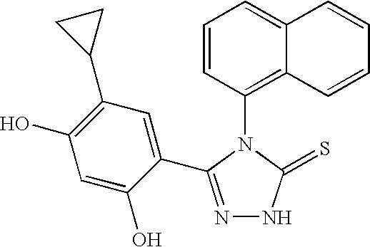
C1=CC(N2C(=S)NN=C2C2=CC(C3CC3)=C(O)C=C2O)=C2C(=C1)C=CC=C2
